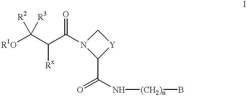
C1N(C(C(C([R1O])([R2])[R3])[Rx])=O)C(C(=O)N[(CH2)n]B)[Y]1
